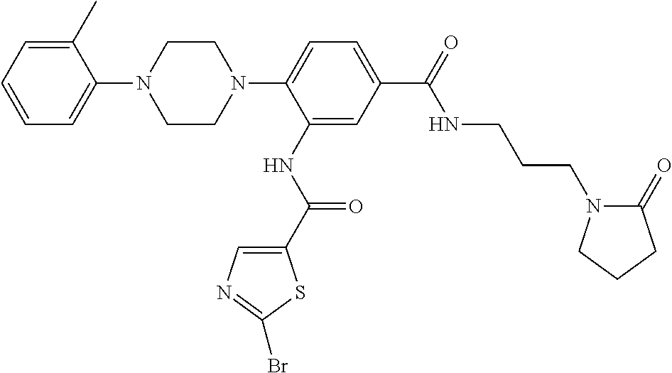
C1=CC=C(C)C(N2CCN(C3=CC=C(C(=O)NCCCN4C(=O)CCC4)C=C3NC(C3=CN=C(Br)S3)=O)CC2)=C1
